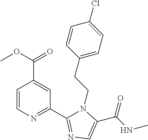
C1=CN=C(C2=NC=C(C(NC)=O)N2CCC2=CC=C(Cl)C=C2)C=C1C(OC)=O
